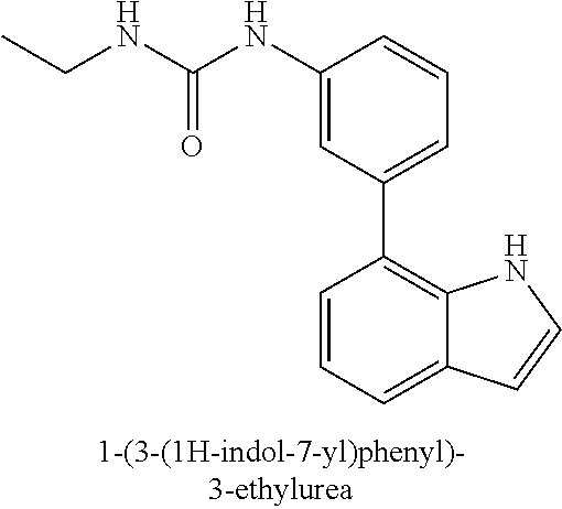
C1(NC(NCC)=O)=CC(C2=C3C(=CC=C2)C=CN3)=CC=C1
